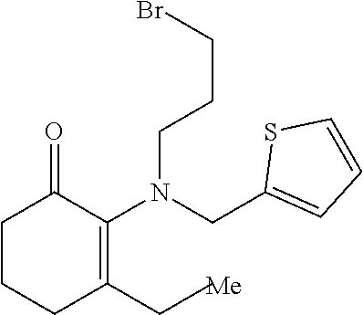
C1CCC(CC)=C(N(CC2=CC=CS2)CCCBr)C1=O
